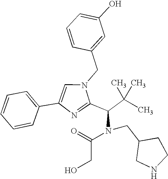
N1(CC2=CC(O)=CC=C2)C=C(C2=CC=CC=C2)N=C1C(C(C)(C)C)N(C(CO)=O)CC1CNCC1
